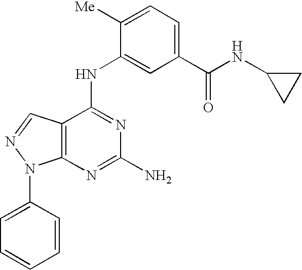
C12=C(C(NC3=CC(C(NC4CC4)=O)=CC=C3[Me])=NC(N)=N1)C=NN2C1=CC=CC=C1
